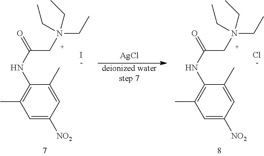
C1=C([NO2])C=C(C)C(NC(=O)CN(CC)(CC)CC)=C1C.I.[AgCl].[deionized waterstep 7].C1=C([NO2])C=C(C)C(NC(=O)CN(CC)(CC)CC)=C1C.Cl
